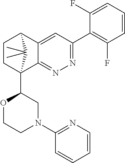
C1CC2(C3OCCN(C4=NC=CC=C4)C3)C3=NN=C(C4=C(F)C=CC=C4F)C=C3C1C2(C)C
